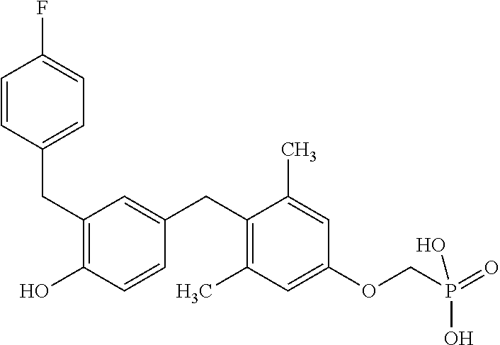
C1=C(CC2=C(C)C=C(OCP(O)(=O)O)C=C2C)C=CC(O)=C1CC1=CC=C(F)C=C1
